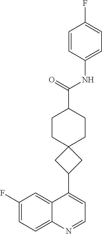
C1(F)=CC=C2C(=C1)C(C1CC3(C1)CCC(C(=O)NC1=CC=C(F)C=C1)CC3)=CC=N2
